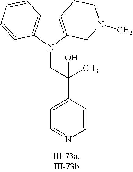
C12=C(N(CC(C3=CC=NC=C3)(C)O)C3=C1C=CC=C3)CN(C)CC2
